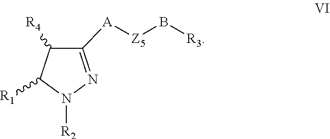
C1([A][Z5]B[R3])=NN([R2])C([R1])C1[R4]
